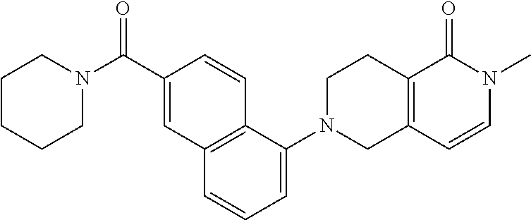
C1N(C(C2=CC3=C(C=C2)C(N2CC4=C(CC2)C(=O)N(C)C=C4)=CC=C3)=O)CCCC1
